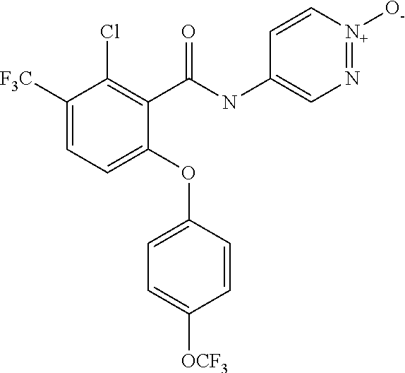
C1(C(NC2=CN=[N+]([O-])C=C2)=O)=C(Cl)C([F3C])=CC=C1OC1=CC=C([OCF3])C=C1
